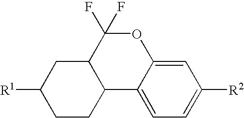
C1CC2C(CC1[R1])C(F)(F)OC1=CC([R2])=CC=C21
